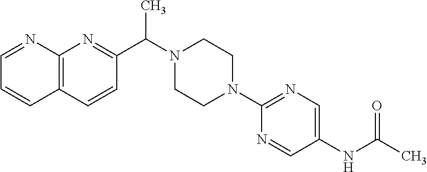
C1=NC2=C(C=C1)C=CC(C(C)N1CCN(C3=NC=C(NC(=O)C)C=N3)CC1)=N2
